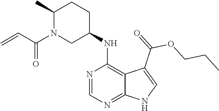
C1(C)N(C(C=C)=O)CC(NC2=C3C(=NC=N2)NC=C3C(=O)OCCC)CC1
